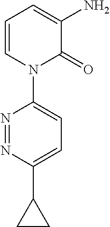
C1=CN(C2=CC=C(C3CC3)N=N2)C(=O)C(N)=C1
